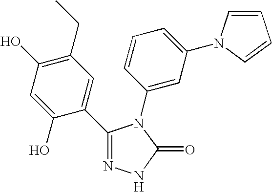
C1(C2=CC(CC)=C(O)C=C2O)=NNC(=O)N1C1=CC(N2C=CC=C2)=CC=C1
